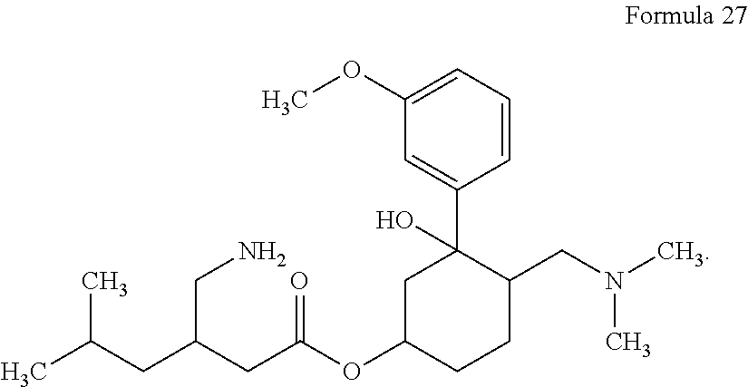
C1(C2=CC(OC)=CC=C2)(O)C(CN(C)C)CCC(OC(CC(CC(C)C)CN)=O)C1
